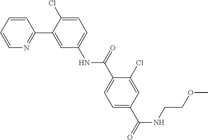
C1=CC=CN=C1C1=CC(NC(C2=CC=C(C(NCCOC)=O)C=C2Cl)=O)=CC=C1Cl
